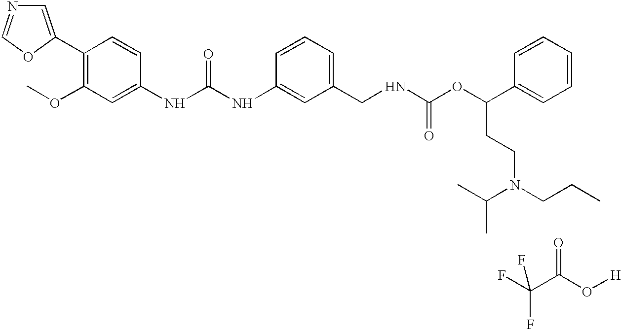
C1=C(C2=C(OC)C=C(NC(NC3=CC(CNC(OC(C4=CC=CC=C4)CCN(C(C)C)CCC)=O)=CC=C3)=O)C=C2)OC=N1.[H]OC(C(F)(F)F)=O
